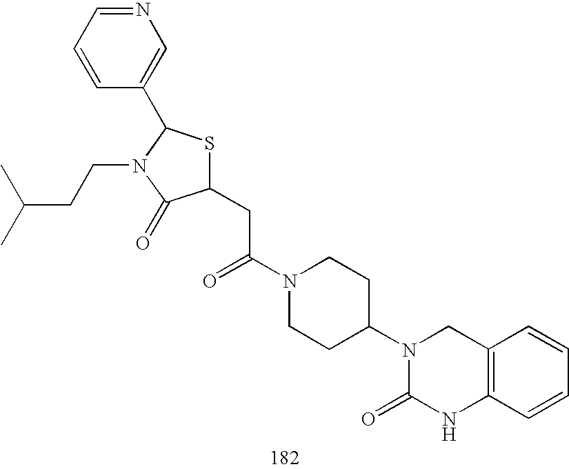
C1(CC(N2CCC(N3C(=O)NC4=C(C3)C=CC=C4)CC2)=O)SC(C2=CN=CC=C2)N(CCC(C)C)C1=O
